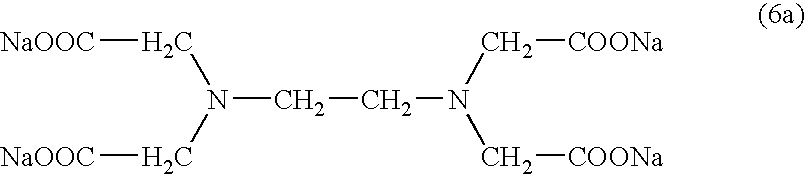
N(CCN(C[COONa])C[COONa])(C[NaOOC])C[NaOOC]
